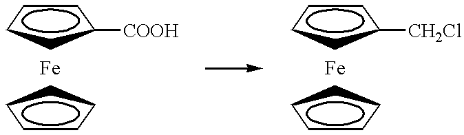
C1CCC([COOH])C1.[Fe].C1CCCC1.C1CCC([CH2Cl])C1.[Fe].C1CCCC1
